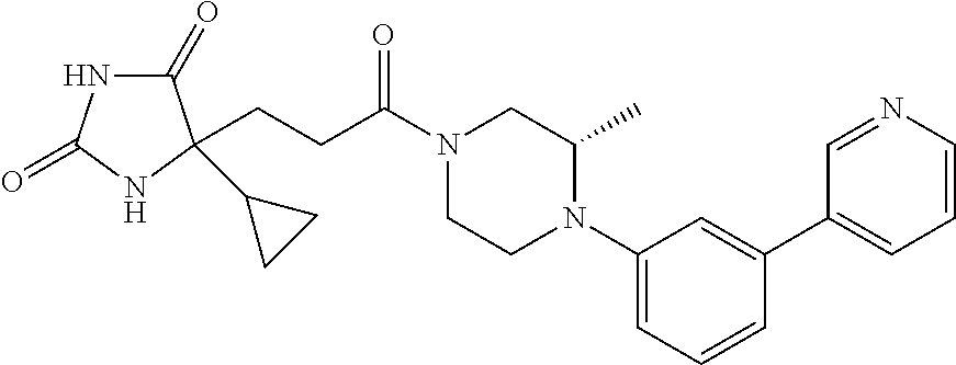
C1(=O)NC(=O)NC1(C1CC1)CCC(N1CCN(C2=CC=CC(C3=CC=CN=C3)=C2)C(C)C1)=O
